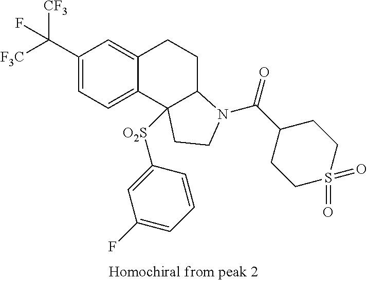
[F3C]C(C1=CC=C2C(=C1)CCC1C2([O2S]C2=CC(F)=CC=C2)CCN1C(C1CCS(=O)(=O)CC1)=O)([CF3])F
